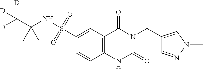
C(N1C(=O)NC2=C(C1=O)C=C(S(=O)(=O)NC1(C([D])([D])[D])CC1)C=C2)C1=CN(C)N=C1
